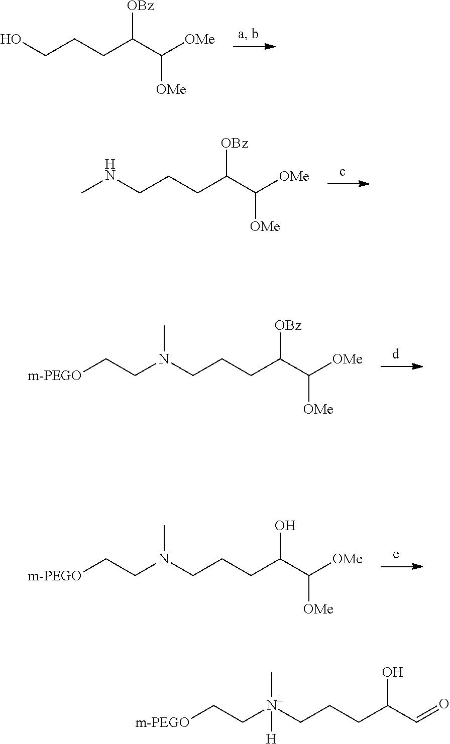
[OBz]C(C([OMe])[OMe])CCCO.[OBz]C(C([OMe])[OMe])CCCN(CC[m-PEGO])C.[OBz]C(C([OMe])[OMe])CCCNC.OC(C([OMe])[OMe])CCCN(CC[m-PEGO])C.OC(C=O)CCC[N+](CC[m-PEGO])(C)[H]
